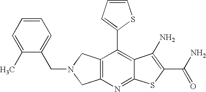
C12=C(CN(CC3=CC=CC=C3C)C1)C(C1=CC=CS1)=C1C(=N2)SC(C(N)=O)=C1N
